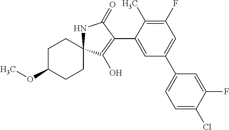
C1(F)=C(C)C(C2=C(O)C3(NC2=O)CCC(OC)CC3)=CC(C2=CC=C(Cl)C(F)=C2)=C1
